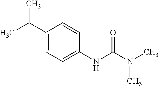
C1=CC(NC(N(C)C)=O)=CC=C1C(C)C
